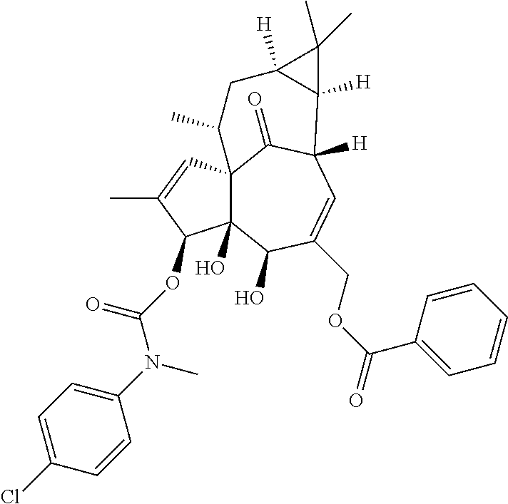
C12(O)C3(C=C(C)C1OC(N(C1=CC=C(Cl)C=C1)C)=O)C(=O)C([H])(C=C(COC(=O)C1=CC=CC=C1)C2O)C1([H])C([H])(CC3C)C1(C)C
